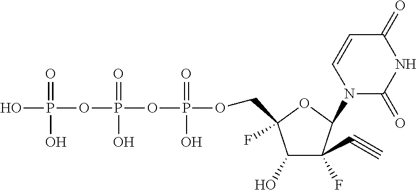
C1(O)C(C#C)(F)C(N2C(=O)NC(=O)C=C2)OC1(F)COP(OP(OP(O)(O)=O)(O)=O)(O)=O
